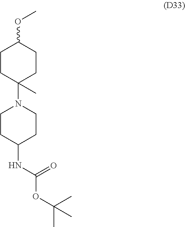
C1CC(N2CCC(NC(OC(C)(C)C)=O)CC2)(C)CCC1OC
